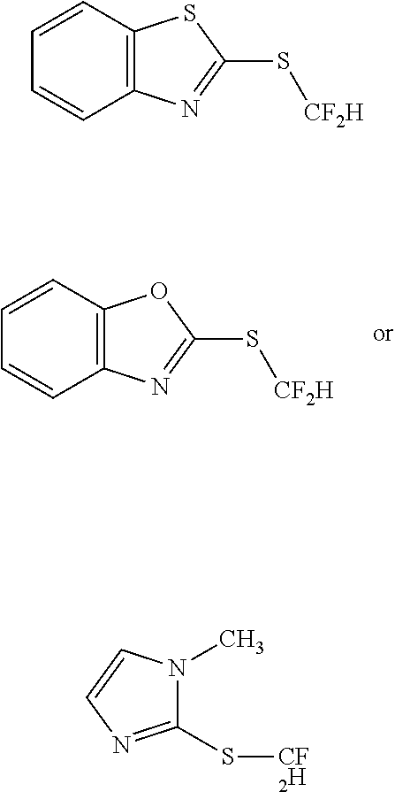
C1=CC2=C(C=C1)N=C(S[CF2H])O2.C1=CC2=C(C=C1)N=C(S[CF2H])S2.C1(S[CF2H])=NC=CN1C
